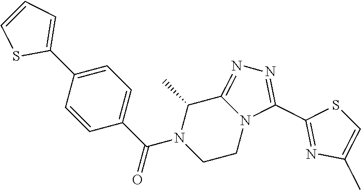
C1=C(C2=CC=CS2)C=CC(C(N2CCN3C(=NN=C3C3=NC(C)=CS3)C2C)=O)=C1
